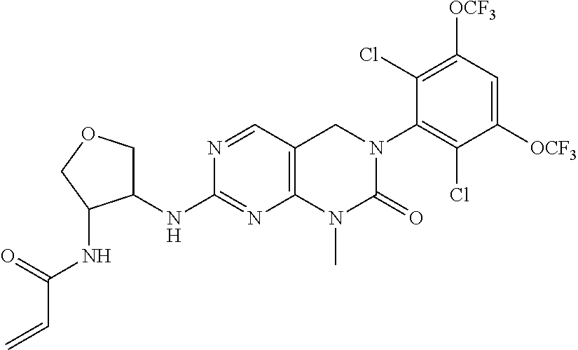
N1=CC2=C(N=C1NC1COCC1NC(C=C)=O)N(C)C(=O)N(C1=C(Cl)C([OCF3])=CC([OCF3])=C1Cl)C2
